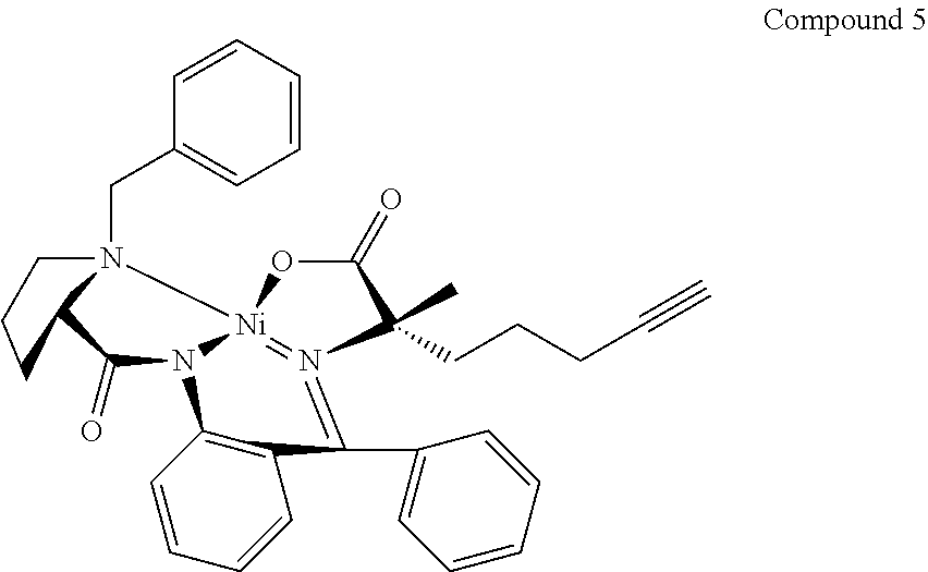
C1=CC=CC(CN23CCCC2C(=O)N2C4=C(C=CC=C4)C(C4=CC=CC=C4)=N4=[Ni]32OC(=O)C4(C)CCCC#C)=C1
